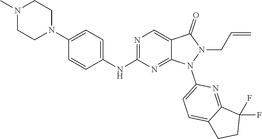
C12=CN=C(NC3=CC=C(N4CCN(C)CC4)C=C3)N=C1N(C1=CC=C3CCC(F)(F)C3=N1)N(CC=C)C2=O
